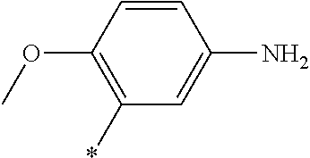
C1(*)=C(OC)C=CC(N)=C1
